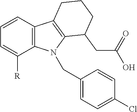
C1=CC=C([R])C2=C1C1=C(N2CC2=CC=C(Cl)C=C2)C(CC(O)=O)CCC1
